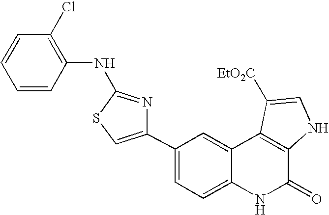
C1(C2=CSC(NC3=C(Cl)C=CC=C3)=N2)=CC=C2C(=C1)C1=C(C(=O)N2)NC=C1[EtO2C]
